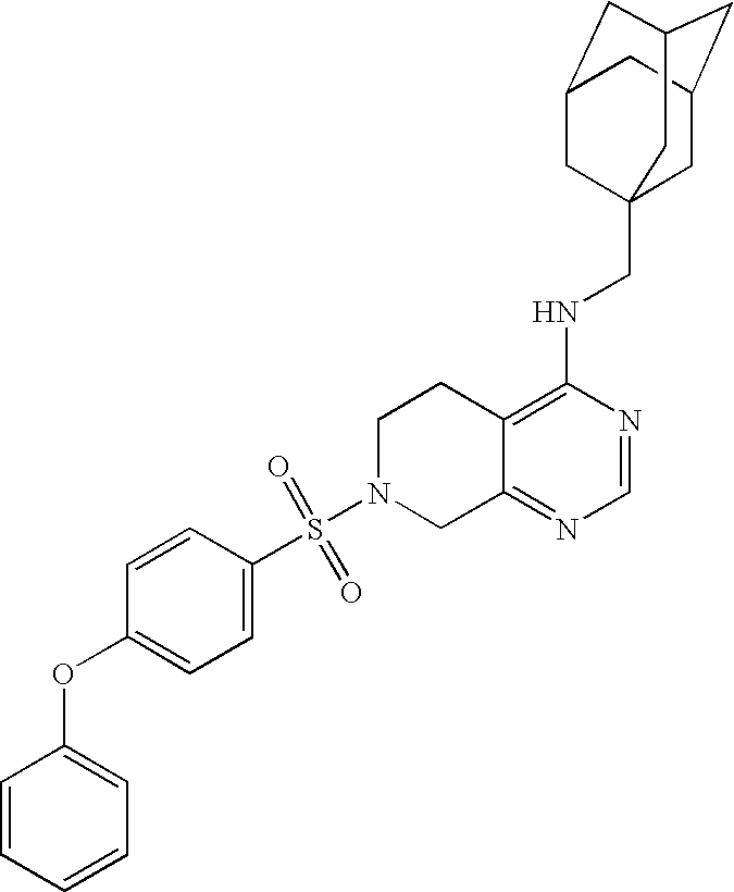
C12=C(NCC34CC5CC(CC(C3)C5)C4)N=CN=C1CN(S(=O)(=O)C1=CC=C(OC3=CC=CC=C3)C=C1)CC2
